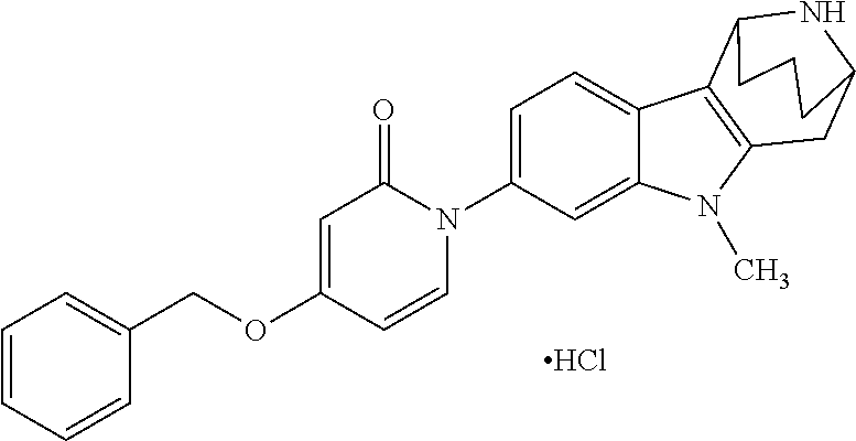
Cl.O(C1=CC(=O)N(C2=CC=C3C(=C2)N(C)C2=C3C3NC(C2)CCC3)C=C1)CC1=CC=CC=C1
